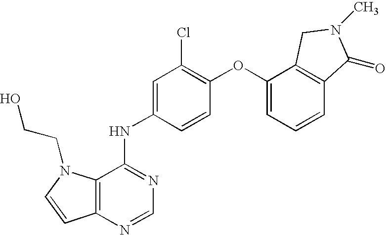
C12=C(N=CN=C1NC1=CC(Cl)=C(OC3=CC=CC4=C3CN(C)C4=O)C=C1)C=CN2CCO
